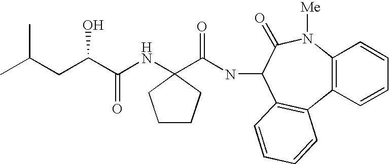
C12=C(N([Me])C(=O)C(NC(=O)C3(NC(C(CC(C)C)O)=O)CCCC3)C3=C1C=CC=C3)C=CC=C2
